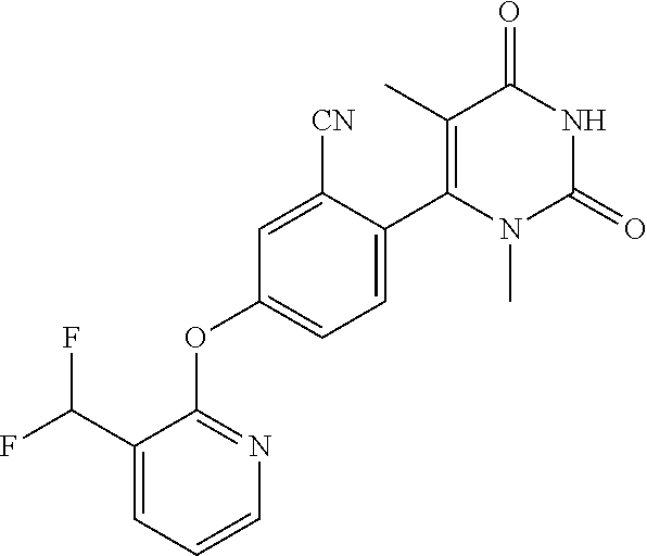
C1(C(F)F)=CC=CN=C1OC1=CC=C(C2=C(C)C(=O)NC(=O)N2C)C([CN])=C1
